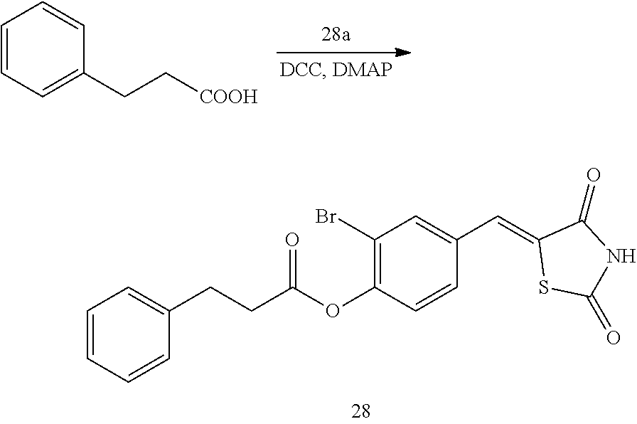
C1=CC=C(CC[COOH])C=C1.C1(Br)=C(OC(CCC2=CC=CC=C2)=O)C=CC(C=C2SC(=O)NC2=O)=C1
